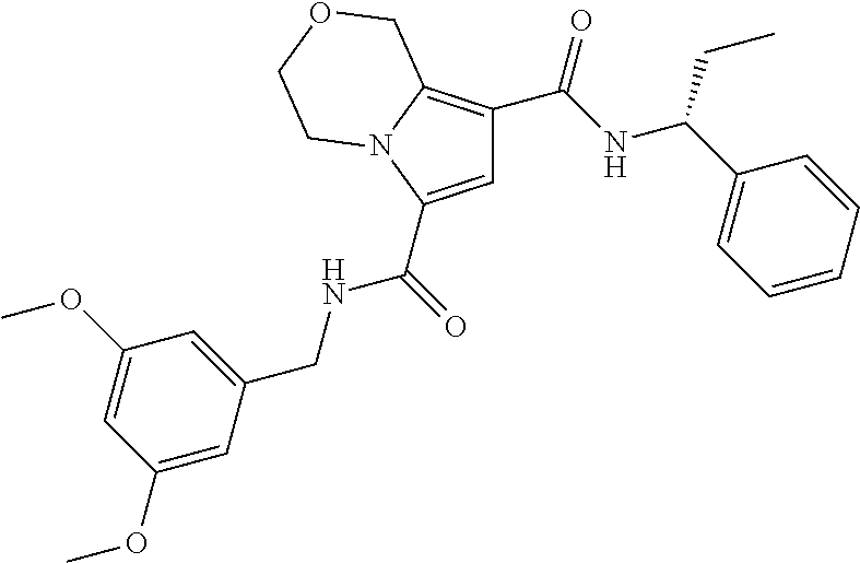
C1=C(C(=O)NCC2=CC(OC)=CC(OC)=C2)N2C(=C1C(NC(C1=CC=CC=C1)CC)=O)COCC2
